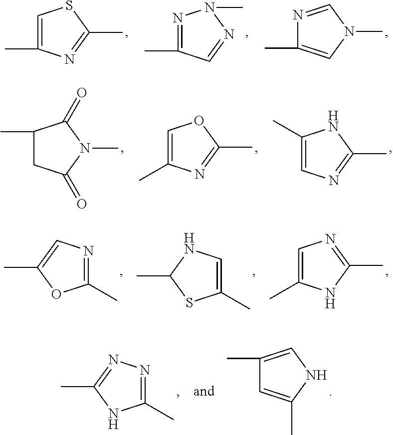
C1=C(C)NC(C)=N1.C1(C)=CNC(C)S1.C1(C)=NC=C(C)O1.C1(C)=NN=C(C)N1.C1(C)=CNC(C)=C1.N1=CN(C)C=C1C.N1=C(C)C=NN1C.C1=C(C)N=C(C)S1.C1(C)=CN=C(C)N1.C1=C(C)N=C(C)O1.C1(C)CC(=O)N(C)C1=O
